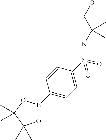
O1B(C2=CC=C(S(=O)(=O)NC(CO)(C)C)C=C2)OC(C)(C)C1(C)C
